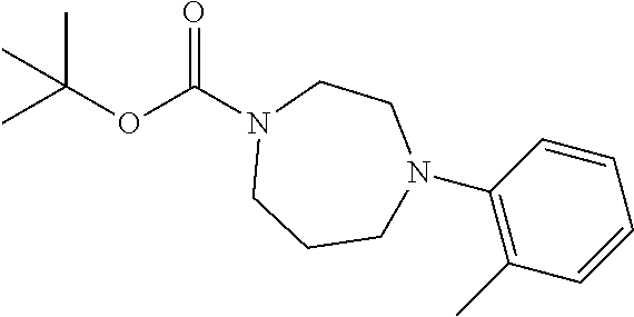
CC(OC(N1CCCN(C2=C(C)C=CC=C2)CC1)=O)(C)C
